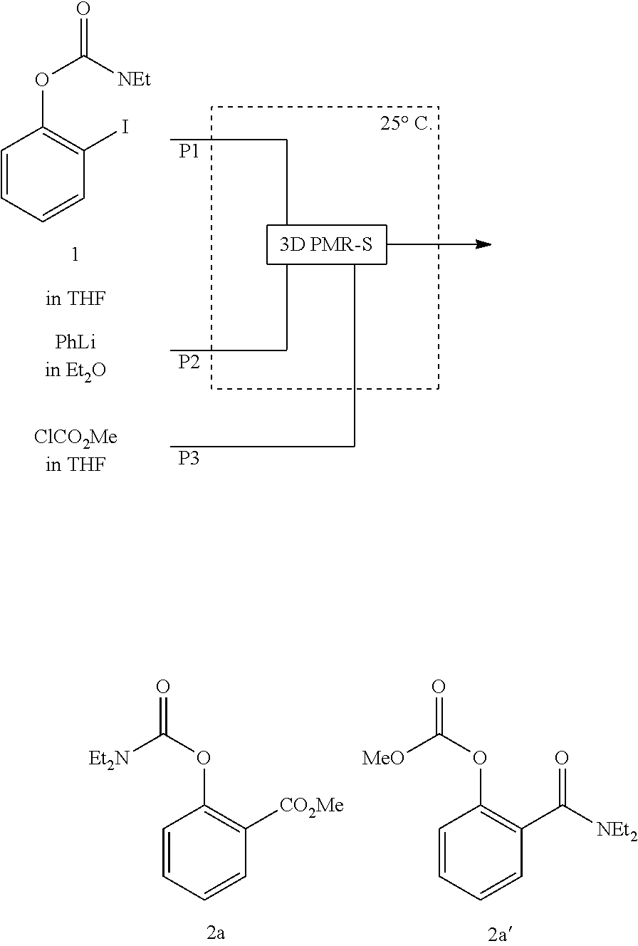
C1=CC=CC([CO2Me])=C1OC(=O)[Et2N].C1=CC=CC(C([NEt2])=O)=C1OC(=O)[MeO].C1=CC=CC(I)=C1OC(=O)[NEt].[P1].[P2].[P3]
